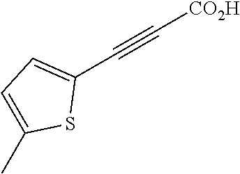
C1(C#C[CO2H])=CC=C(C)S1
